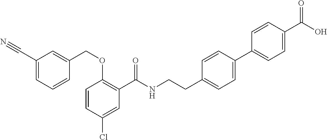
C1=CC(Cl)=CC(C(NCCC2=CC=C(C3=CC=C(C(O)=O)C=C3)C=C2)=O)=C1OCC1=CC(C#N)=CC=C1
